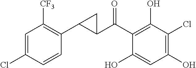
C1(C(C2=C(O)C(Cl)=C(O)C=C2O)=O)C(C2=C([CF3])C=C(Cl)C=C2)C1
